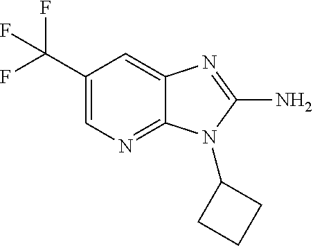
C1(C(F)(F)F)=CN=C2C(=C1)N=C(N)N2C1CCC1
